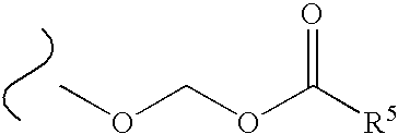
COCOC([R5])=O
